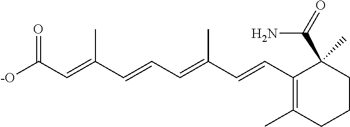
[-O]C(C=C(C=CC=C(C=CC1=C(C)CCCC1(C(=O)N)C)C)C)=O
